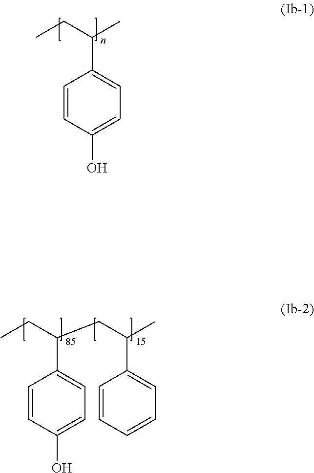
C(C1=CC=C(O)C=C1)(CC)C.C(C1=CC=CC=C1)(CC(C1=CC=C(O)C=C1)CC)C
